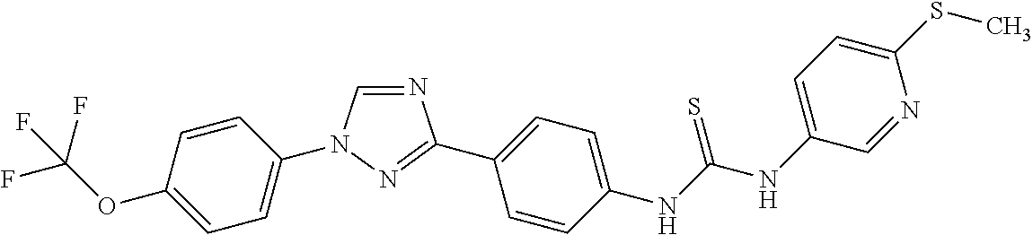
C1=CC(N2C=NC(C3=CC=C(NC(NC4=CC=C(SC)N=C4)=S)C=C3)=N2)=CC=C1OC(F)(F)F
